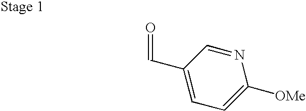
O=CC1=CC=C([OMe])N=C1
